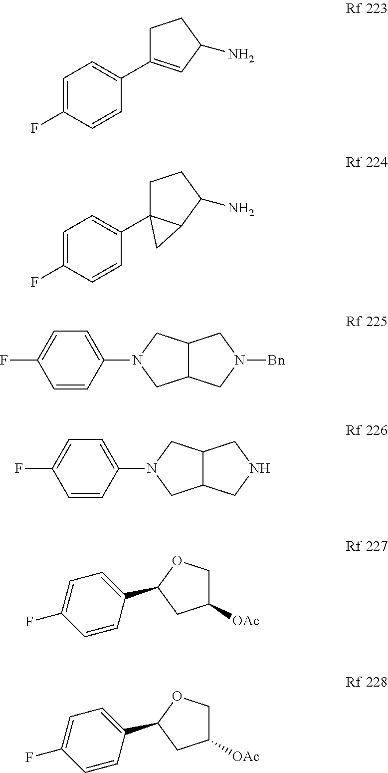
C1C(C2=CC=C(F)C=C2)=CC(N)C1.C1C2(C3=CC=C(F)C=C3)C(C(N)C1)C2.C12C(CN([Bn])C1)CN(C1=CC=C(F)C=C1)C2.C12C(CNC1)CN(C1=CC=C(F)C=C1)C2.C1([OAc])COC(C2=CC=C(F)C=C2)C1.C1([OAc])COC(C2=CC=C(F)C=C2)C1
